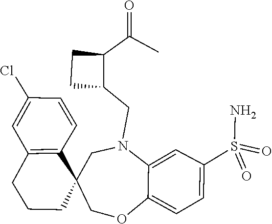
C12=CC=C(S(=O)(N)=O)C=C1N(CC1C(C(=O)C)CC1)CC1(C3=C(C=C(Cl)C=C3)CCC1)CO2
